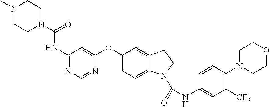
C1(NC(=O)N2CCN(C)CC2)=NC=NC(OC2=CC=C3C(=C2)CCN3C(=O)NC2=CC([CF3])=C(N3CCOCC3)C=C2)=C1
